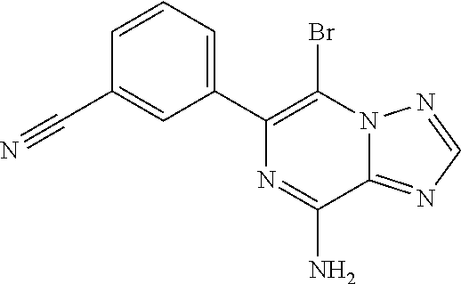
C1(C2=C(Br)N3C(=NC=N3)C(N)=N2)=CC=CC(C#N)=C1
